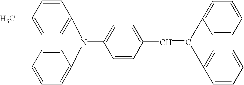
C1=CC(C)=CC=C1N(C1=CC=C(C=C(C2=CC=CC=C2)C2=CC=CC=C2)C=C1)C1=CC=CC=C1
